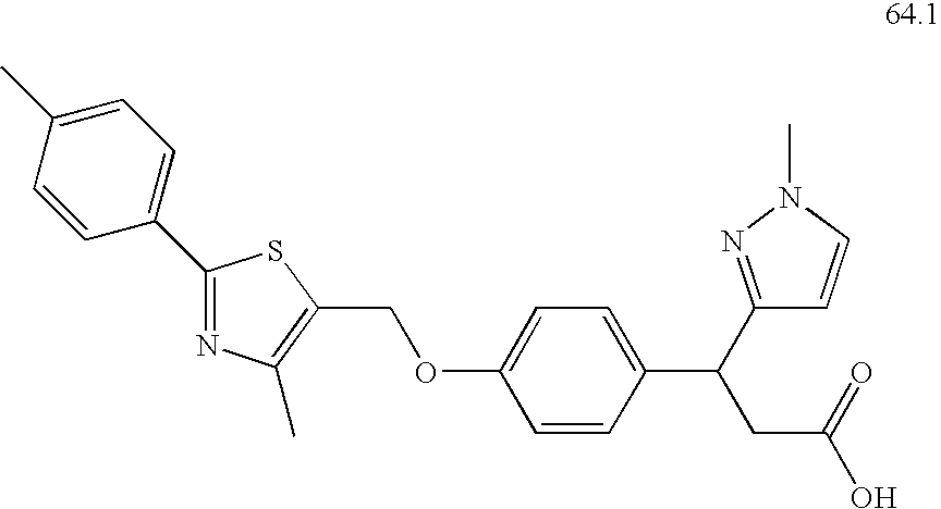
C1(OCC2=C(C)N=C(C3=CC=C(C)C=C3)S2)=CC=C(C(C2=NN(C)C=C2)CC(O)=O)C=C1
